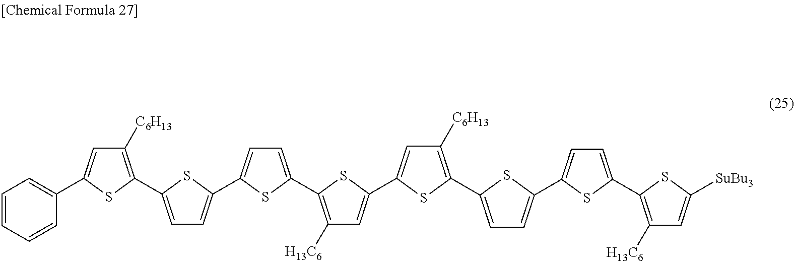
C1([C6H13])=C(C2=CC=C(C3=CC=C(C4=C([H13C6])C=C(C5=CC([C6H13])=C(C6=CC=C(C7=CC=C(C8=C([H13C6])C=C([SuBu3])S8)S7)S6)S5)S4)S3)S2)SC(C2=CC=CC=C2)=C1
